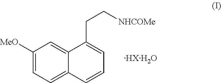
C1([MeO])=CC=C2C(=C1)C(CC[NHCOMe])=CC=C2.[HXH2O]
